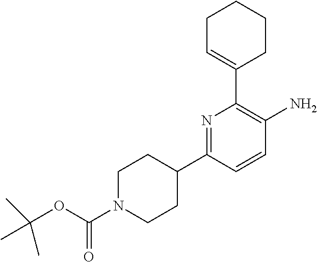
C1N(C(OC(C)(C)C)=O)CCC(C2=NC(C3=CCCCC3)=C(N)C=C2)C1
